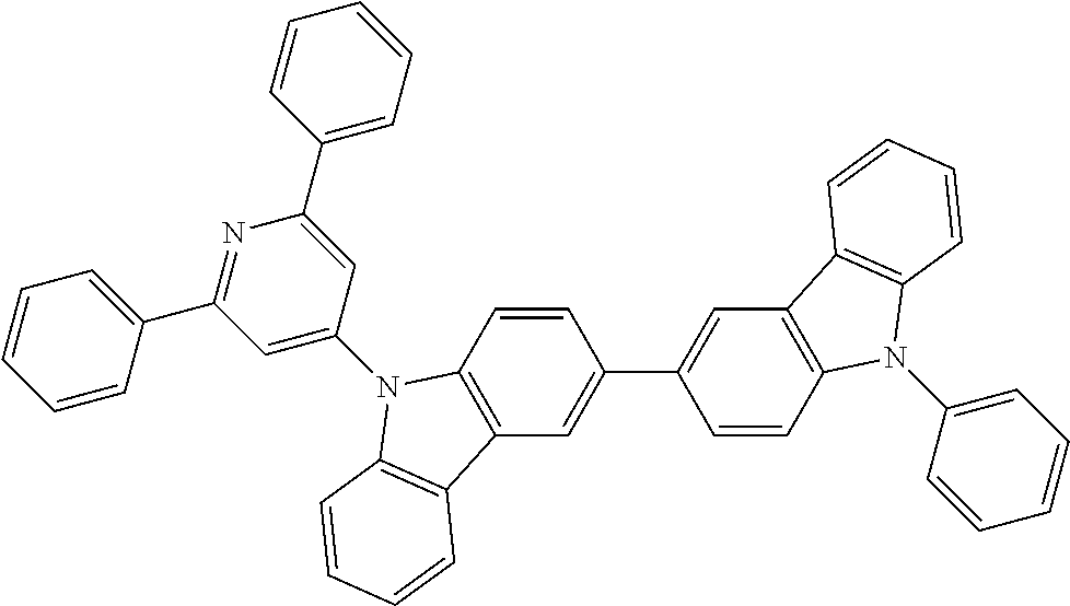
C1=CC=C(C2=NC(C3=CC=CC=C3)=CC(N3C4=C(C=C(C5=CC6=C(C=C5)N(C5=CC=CC=C5)C5=C6C=CC=C5)C=C4)C4=C3C=CC=C4)=C2)C=C1
